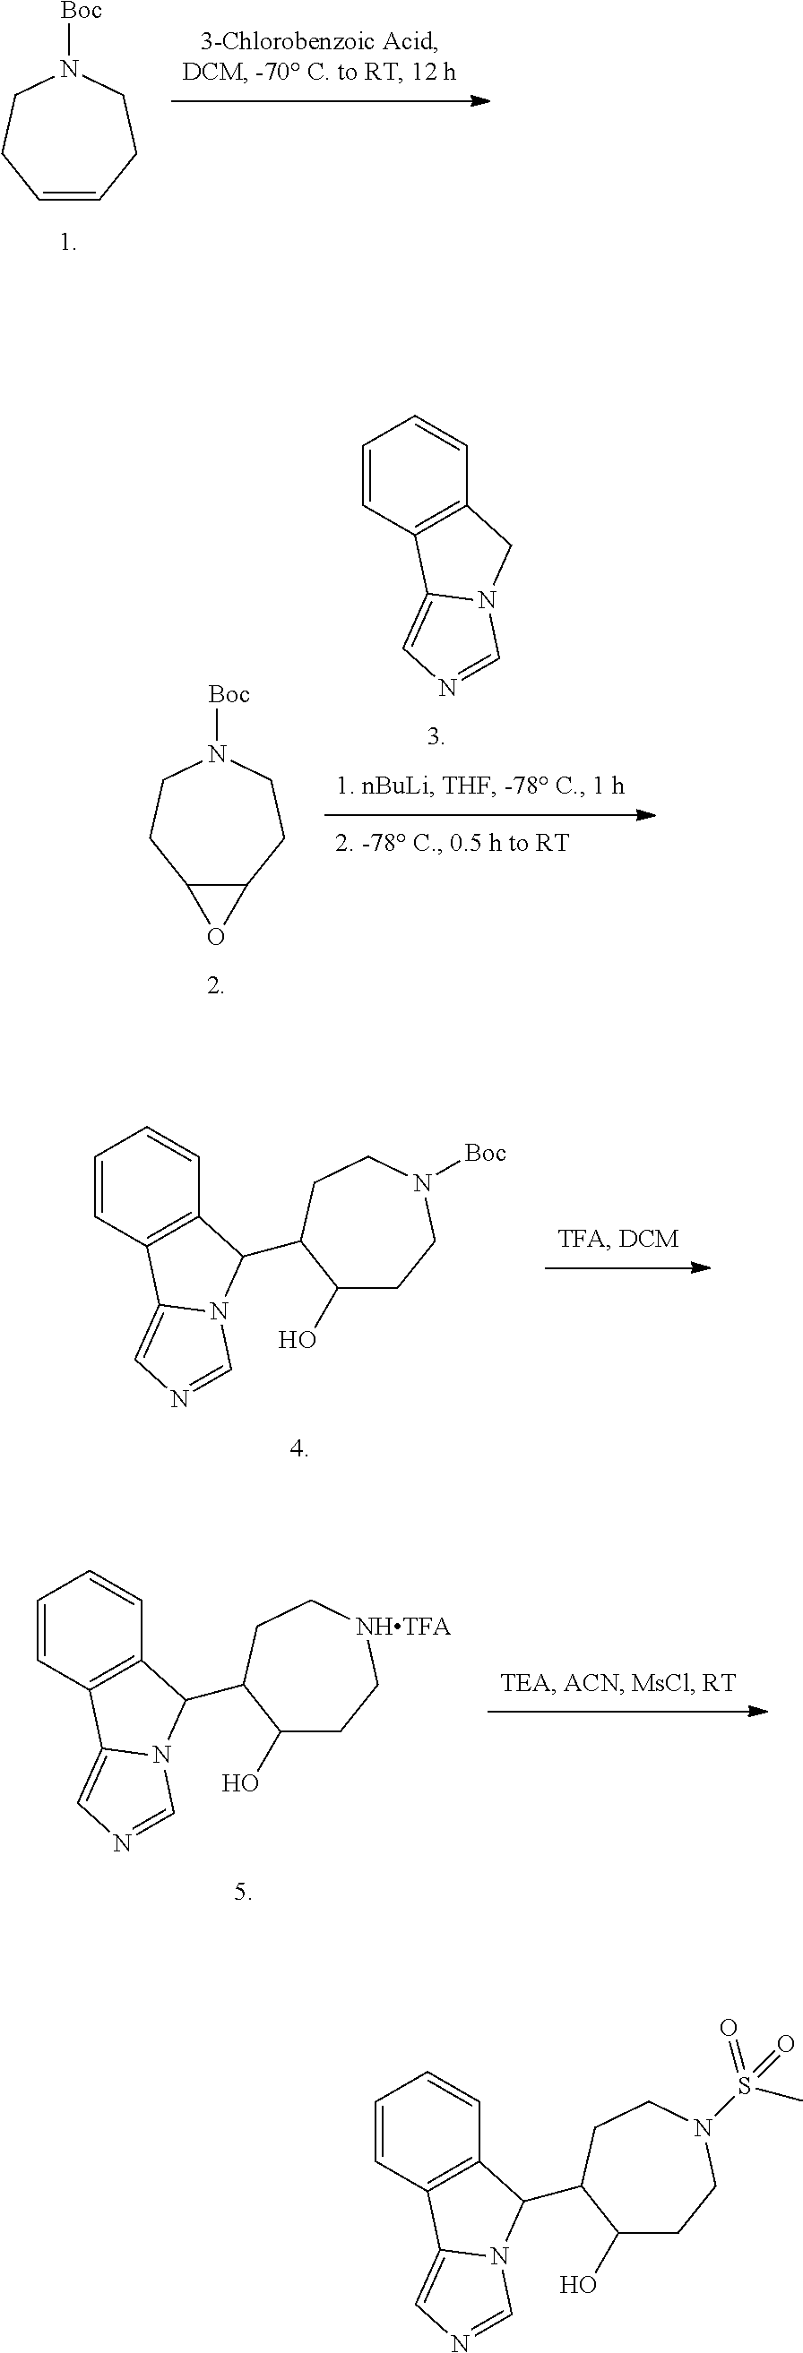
C1=CCCN([Boc])CC1.C1=CC2=C(C=C1)CN1C2=CN=C1.C12C(CCN([Boc])CC1)O2.C1=CC2=C(C=C1)C(C1C(O)CCN(S(C)(=O)=O)CC1)N1C2=CN=C1.C1=CC2=C(C=C1)C(C1C(O)CCN([Boc])CC1)N1C2=CN=C1.C1=CC2=C(C=C1)C(C1C(O)CC[NHTFA]CC1)N1C2=CN=C1
